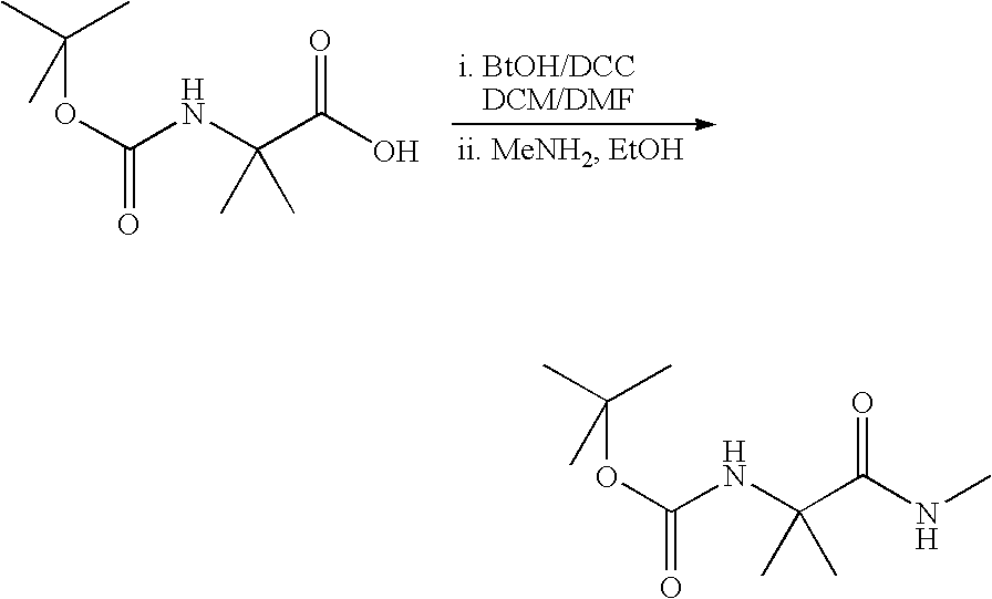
CC(C)(OC(=O)NC(C(O)=O)(C)C)C.CC(C)(OC(=O)NC(C(NC)=O)(C)C)C
